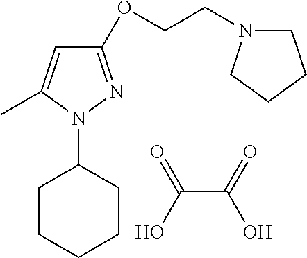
OC(=O)C(O)=O.C1CCCCC1N1N=C(OCCN2CCCC2)C=C1C
